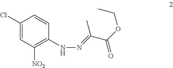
C1(Cl)=CC([NO2])=C(NN=C(C(OCC)=O)C)C=C1
